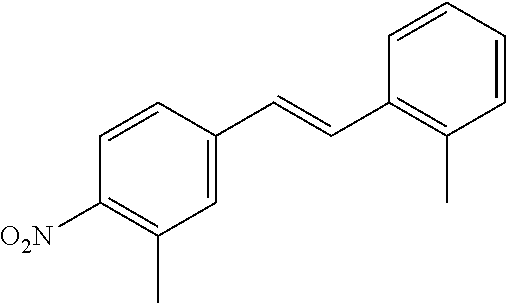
C1=CC([O2N])=C(C)C=C1C=CC1=C(C)C=CC=C1
